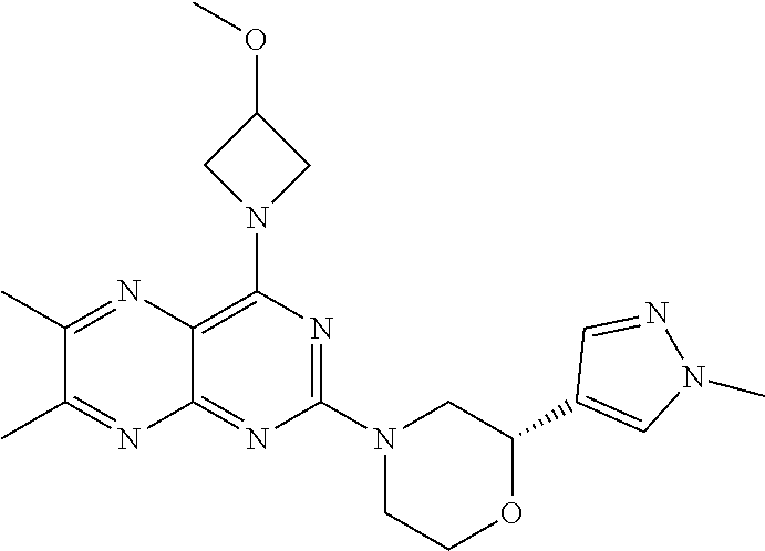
C1(C2=CN(C)N=C2)OCCN(C2=NC(N3CC(OC)C3)=C3C(=N2)N=C(C)C(C)=N3)C1
